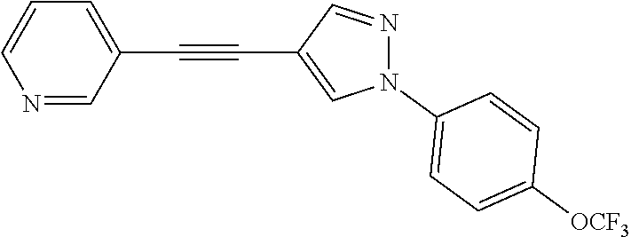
N1=CC(C#CC2=CN(C3=CC=C([OCF3])C=C3)N=C2)=CC=C1
